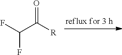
FC(C([R])=O)F
